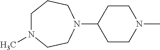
C1N(C)CCN(C2CCN(C)CC2)CC1
